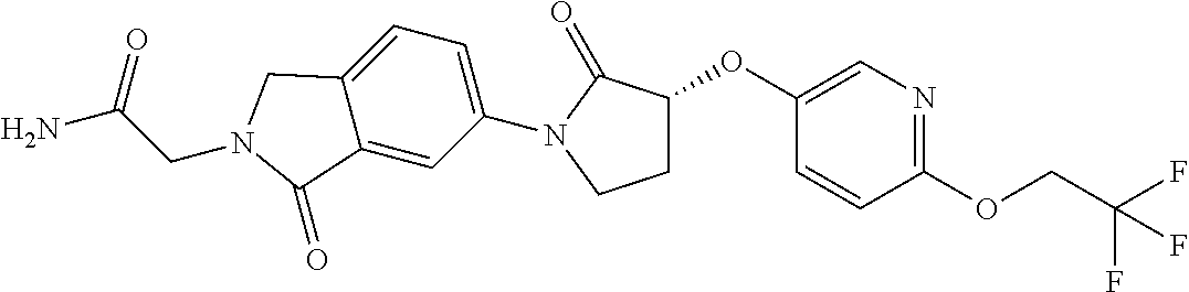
C1(OC2CCN(C3=CC=C4C(=C3)C(=O)N(CC(N)=O)C4)C2=O)=CN=C(OCC(F)(F)F)C=C1
